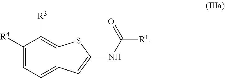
C1([R4])=CC=C2C(=C1[R3])SC(NC([R1])=O)=C2
